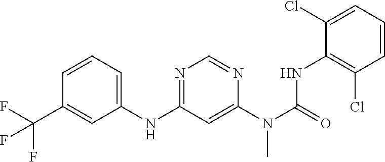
C1(NC2=NC=NC(N(C)C(NC3=C(Cl)C=CC=C3Cl)=O)=C2)=CC=CC(C(F)(F)F)=C1
